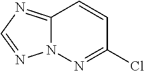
C12=NC=NN1N=C(Cl)C=C2
